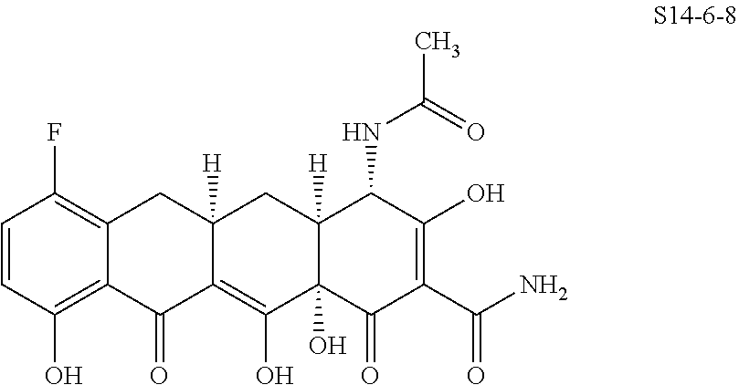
C1=CC(O)=C2C(=C1F)CC1([H])C(=C(O)C3(O)C([H])(C1)C(NC(C)=O)C(O)=C(C(N)=O)C3=O)C2=O
